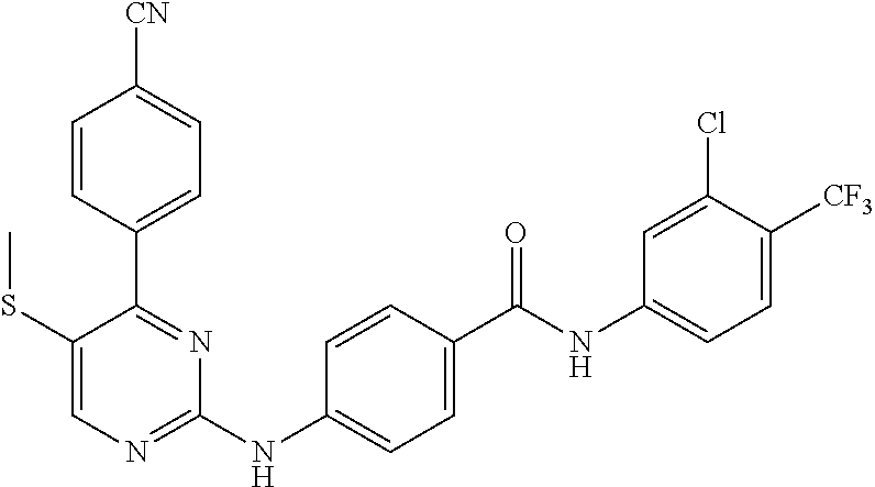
C1=CC(C2=NC(NC3=CC=C(C(NC4=CC=C([CF3])C(Cl)=C4)=O)C=C3)=NC=C2SC)=CC=C1[CN]
